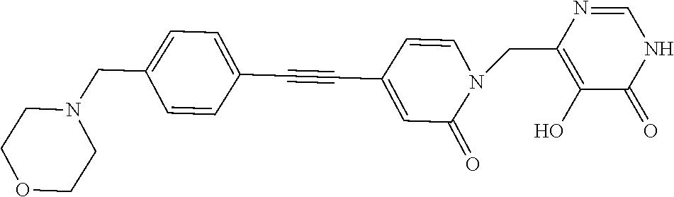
C1(C#CC2=CC=C(CN3CCOCC3)C=C2)=CC(=O)N(CC2=C(O)C(=O)NC=N2)C=C1
